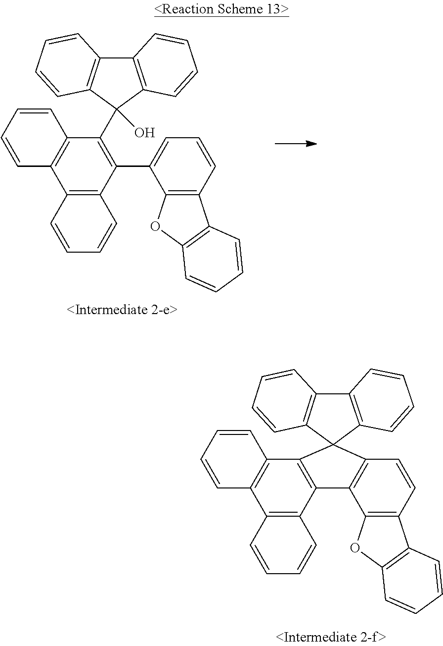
C12=C(C3=C(C4=C1C=CC=C4)C1(C4=C3C3=C(C=C4)C4=C(O3)C=CC=C4)C3=C(C4=C1C=CC=C4)C=CC=C3)C=CC=C2.C12=C(C(C3=CC=CC4=C3OC3=C4C=CC=C3)=C(C3(O)C4=C(C5=C3C=CC=C5)C=CC=C4)C3=C1C=CC=C3)C=CC=C2
